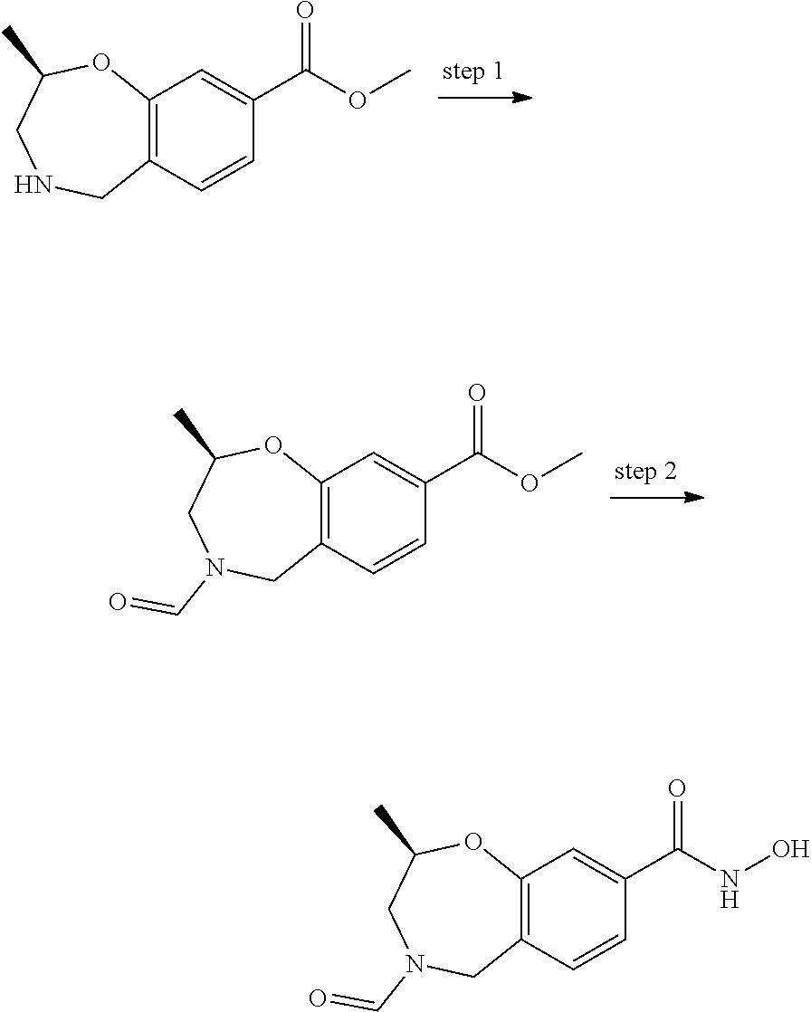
C12=C(C=CC(C(OC)=O)=C1)CNCC(C)O2.C12=C(C=CC(C(OC)=O)=C1)CN(C=O)CC(C)O2.C12=C(C=CC(C(NO)=O)=C1)CN(C=O)CC(C)O2
